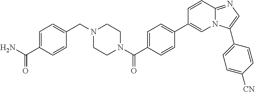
N1(C(C2=CC=C(C3=CN4C(=NC=C4C4=CC=C([CN])C=C4)C=C3)C=C2)=O)CCN(CC2=CC=C(C(=O)N)C=C2)CC1
